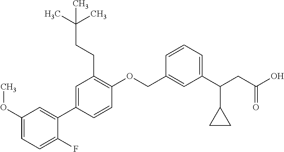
C1(OC)=CC=C(F)C(C2=CC(CCC(C)(C)C)=C(OCC3=CC(C(CC(O)=O)C4CC4)=CC=C3)C=C2)=C1
